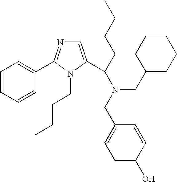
C1=C(C(N(CC2CCCCC2)CC2=CC=C(O)C=C2)CCCC)N(CCCC)C(C2=CC=CC=C2)=N1
